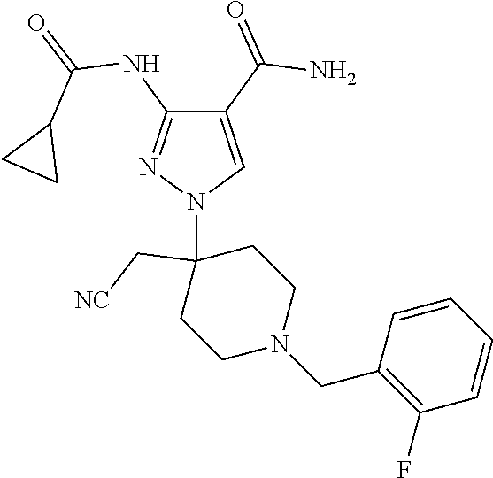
C1(C(=O)N)=CN(C2(C[NC])CCN(CC3=C(F)C=CC=C3)CC2)N=C1NC(=O)C1CC1
